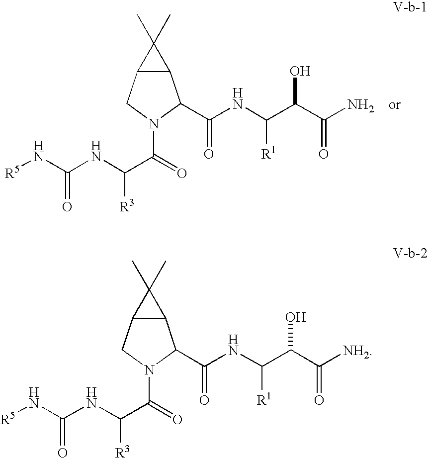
C12C(C(C(NC(C(C(N)=O)O)[R1])=O)N(C(=O)C(NC(N[R5])=O)[R3])C1)C2(C)C.C12C(C(C(NC(C(C([NH2])=O)O)[R1])=O)N(C(=O)C(NC(N[R5])=O)[R3])C1)C2(C)C
